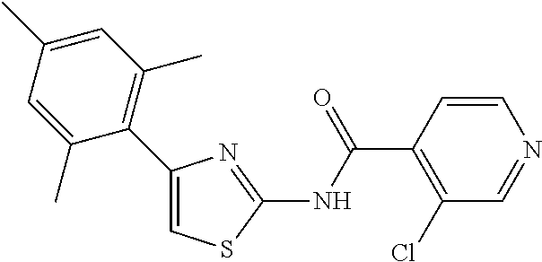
C1(C2=C(C)C=C(C)C=C2C)=CSC(NC(C2=C(Cl)C=NC=C2)=O)=N1
